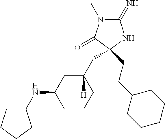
C1(=N)N(C)C(=O)C(CCC2CCCCC2)(CC2([H])CC(NC3CCCC3)CCC2)N1
